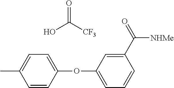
C1=CC(OC2=CC=CC(C([NHMe])=O)=C2)=CC=C1C.OC([CF3])=O
